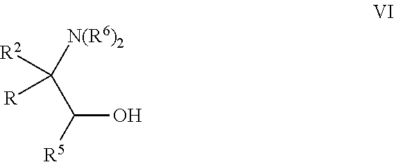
[N(R6)2]C(C(O)[R5])([R2])[R]
